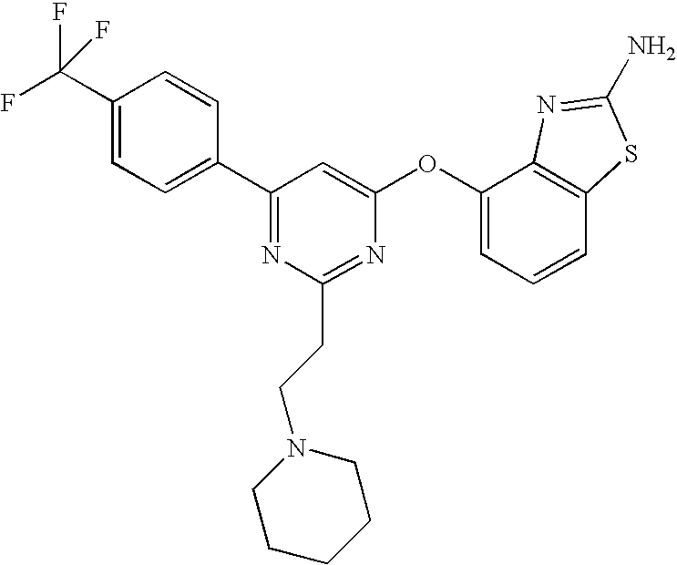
C1(C(F)(F)F)=CC=C(C2=NC(CCN3CCCCC3)=NC(OC3=CC=CC4=C3N=C(N)S4)=C2)C=C1
